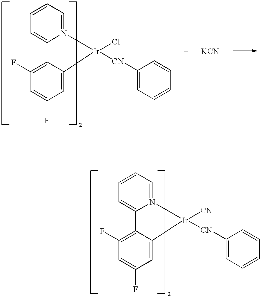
C1=CC=N2C(=C1)C1=C(F)C=C(F)C=C1[Ir]2(Cl)[CN]C1=CC=CC=C1.[KCN].C1=CC=N2C(=C1)C1=C(F)C=C(F)C=C1[Ir]2([CN])[CN]C1=CC=CC=C1
